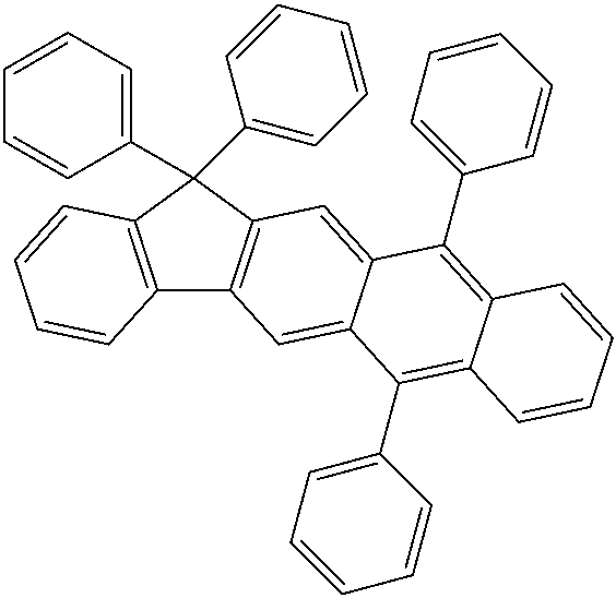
C12=C(C(C3=CC=CC=C3)(C3=CC=CC=C3)C3=C1C=C1C(=C3)C(C3=CC=CC=C3)=C3C(=C1C1=CC=CC=C1)C=CC=C3)C=CC=C2
